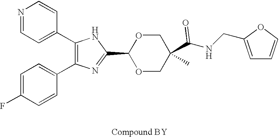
C1(C2=CC=NC=C2)=C(C2=CC=C(F)C=C2)N=C(C2OCC(C(NCC3=CC=CO3)=O)(C)CO2)N1
